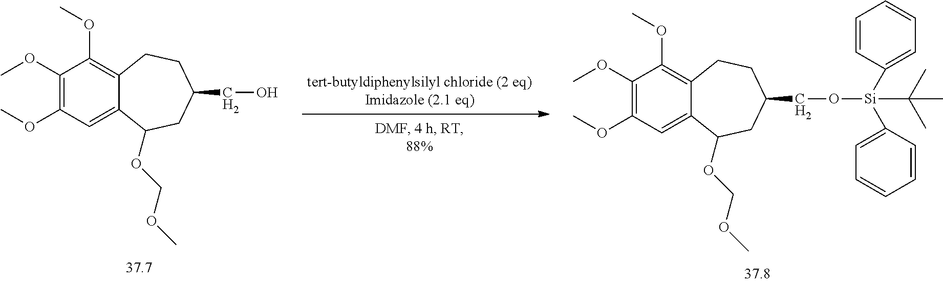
[tert-butyldiphenylsilyl chloride (2 eq)Imidazole (2.1 eq)].C1(OC)=C(OC)C=C2C(=C1OC)CCC(CO)CC2OCOC.C1(OC)=C(OC)C=C2C(=C1OC)CCC(CO[Si](C1=CC=CC=C1)(C1=CC=CC=C1)C(C)(C)C)CC2OCOC
